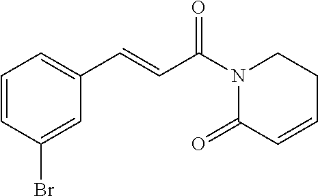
C1=CC(Br)=CC(C=CC(N2C(=O)C=CCC2)=O)=C1
